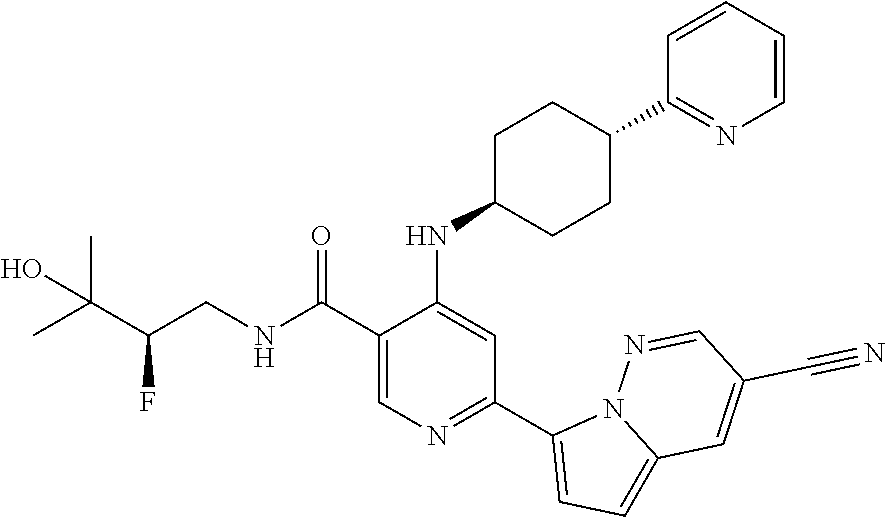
C1(C(NCC(C(C)(C)O)F)=O)=CN=C(C2=CC=C3N2N=CC(C#N)=C3)C=C1NC1CCC(C2=NC=CC=C2)CC1
